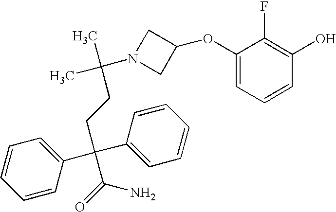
C1=CC(C(CCC(C)(N2CC(OC3=CC=CC(O)=C3F)C2)C)(C(=O)N)C2=CC=CC=C2)=CC=C1
